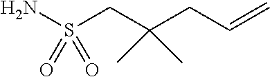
NS(CC(CC=C)(C)C)(=O)=O
